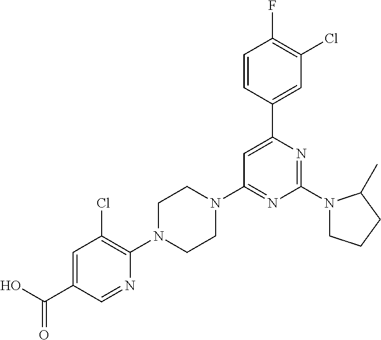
C1=C(C(O)=O)C=NC(N2CCN(C3=NC(N4CCCC4C)=NC(C4=CC(Cl)=C(F)C=C4)=C3)CC2)=C1Cl
